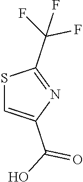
C1(C(F)(F)F)=NC(C(O)=O)=CS1
